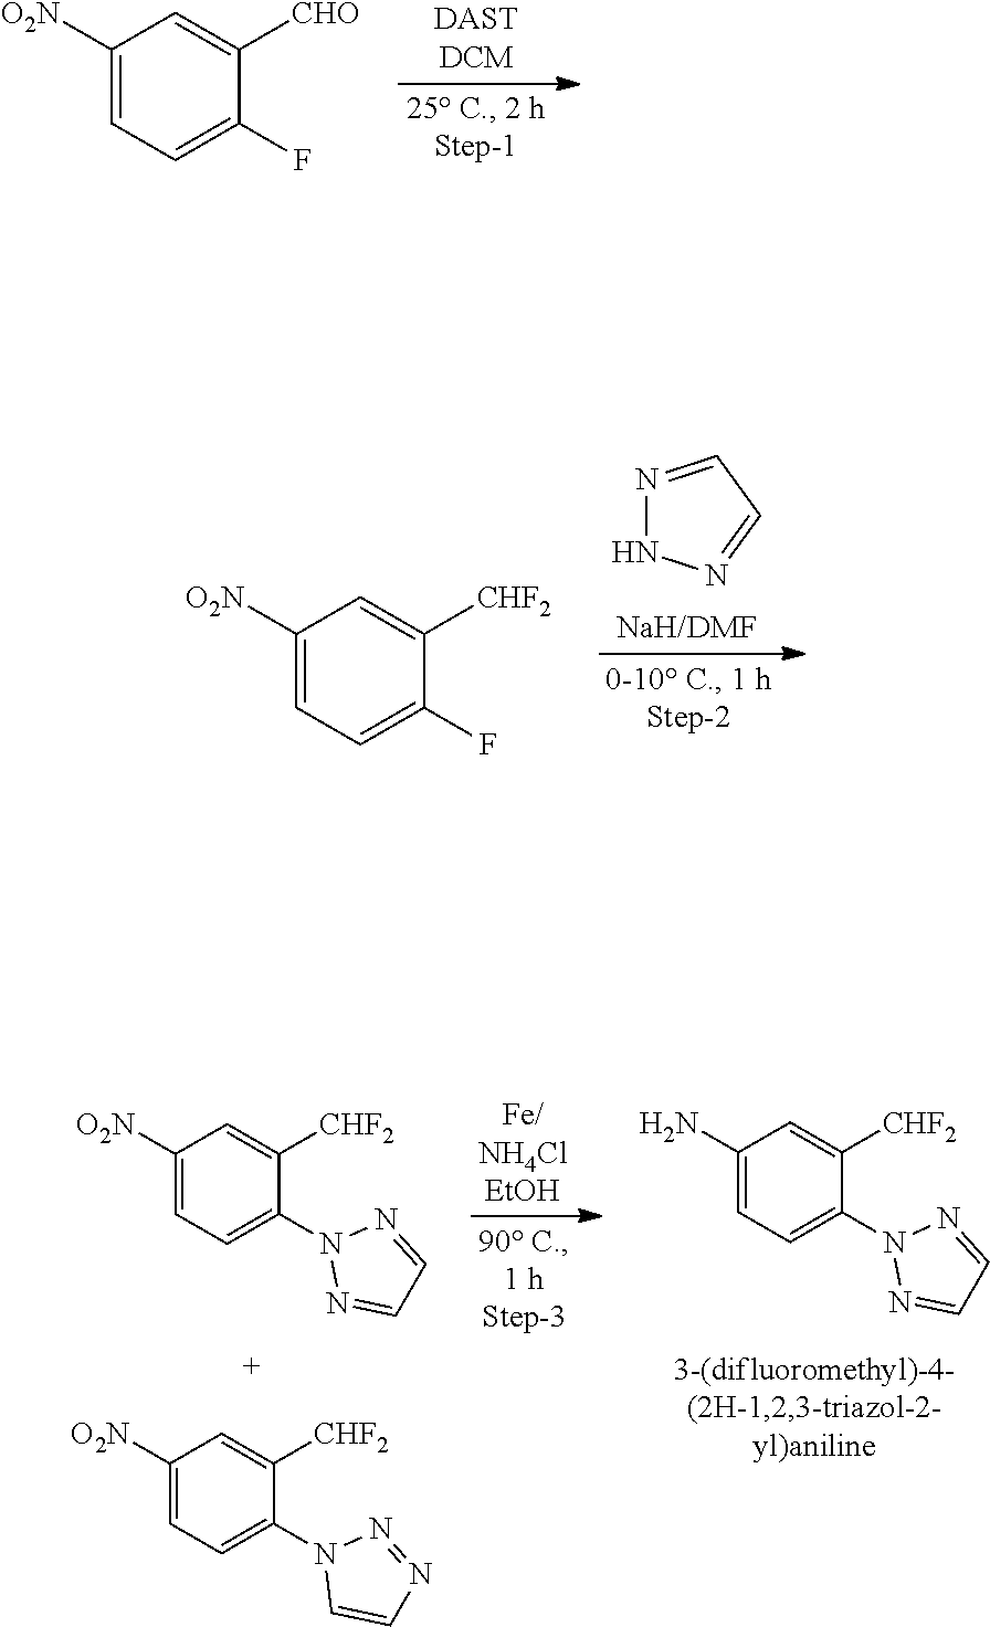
C1([O2N])=CC=C(F)C([CHO])=C1.N1=CC=NN1.C1([O2N])=CC=C(F)C([CHF2])=C1.C1(N)=CC=C(N2N=CC=N2)C([CHF2])=C1.C1([O2N])=CC=C(N2N=CC=N2)C([CHF2])=C1.C1([O2N])=CC=C(N2C=CN=N2)C([CHF2])=C1
